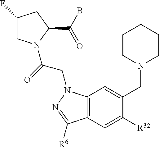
C1(F)CN(C(=O)CN2C3=C(C=C([R32])C(CN4CCCCC4)=C3)C([R6])=N2)C(C(B)=O)C1
